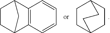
C12=C(C=CC=C1)C1CCC2C1.C1CC2CCC1CC2
